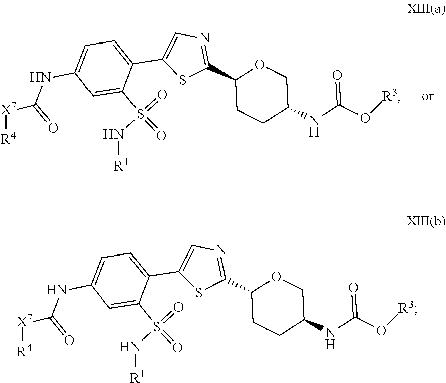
C1(C2=NC=C(C3=CC=C(NC(=O)[X7][R4])C=C3S(=O)(N[R1])=O)S2)CCC(NC(O[R3])=O)CO1.C1(C2=NC=C(C3=CC=C(NC(=O)[X7][R4])C=C3S(=O)(N[R1])=O)S2)CCC(NC(O[R3])=O)CO1
